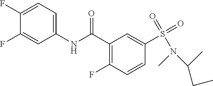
C1(C(NC2=CC=C(F)C(F)=C2)=O)=C(F)C=CC(S(=O)(=O)N(C(CC)C)C)=C1
